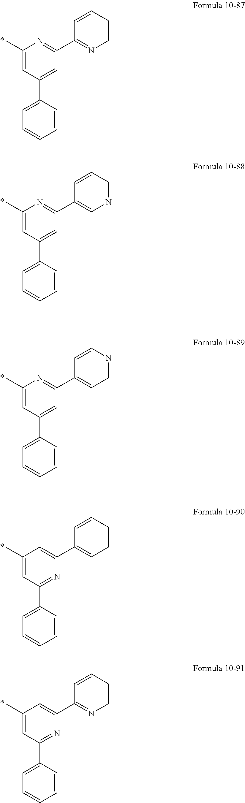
C1(C)=CC(C2=CC=CC=C2)=CC(C2=NC=CC=C2)=N1.C1(C)=CC(C2=CC=CC=C2)=CC(C2=CN=CC=C2)=N1.C1(C)=CC(C2=CC=CC=C2)=CC(C2=CC=NC=C2)=N1.C1(C)=CC(C2=CC=CC=C2)=NC(C2=CC=CC=C2)=C1.C1(C)=CC(C2=CC=CC=C2)=NC(C2=NC=CC=C2)=C1
